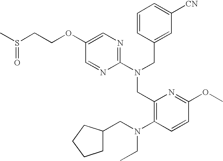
C1(OCCS(C)=O)=CN=C(N(CC2=CC([CN])=CC=C2)CC2=C(N(CC3CCCC3)CC)C=CC(OC)=N2)N=C1
